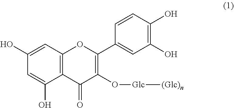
C12=C(C(=O)C(O[Glc][(Glc)n])=C(C3=CC(O)=C(O)C=C3)O1)C(O)=CC(O)=C2
